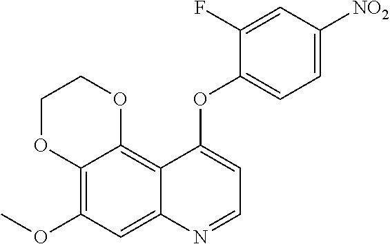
C12=C(OC)C=C3C(=C1OCCO2)C(OC1=CC=C([NO2])C=C1F)=CC=N3
